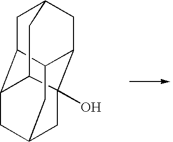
C1C2C3C4CC1CC1C2CC(CC41O)C3
